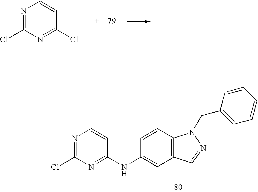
N1=C(Cl)N=C(Cl)C=C1.C1=CC2=C(C=C1NC1=NC(Cl)=NC=C1)C=NN2CC1=CC=CC=C1
